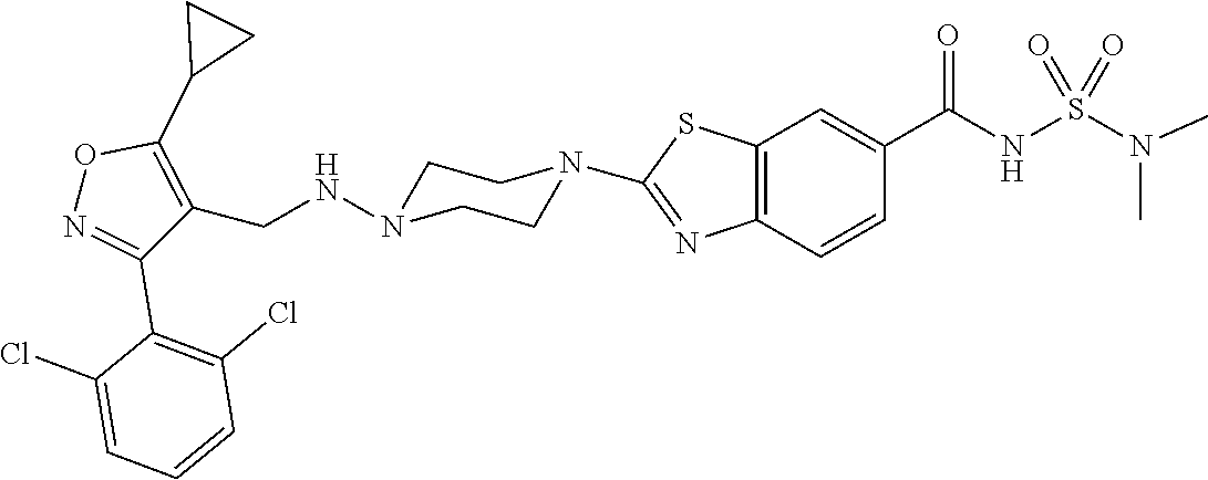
C1CN(C2=NC3=C(C=C(C(NS(N(C)C)(=O)=O)=O)C=C3)S2)CCN1NCC1=C(C2CC2)ON=C1C1=C(Cl)C=CC=C1Cl
